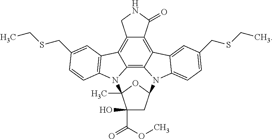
C12=C3C(=C4C5=C1N(C1=CC=C(CSCC)C=C21)C1CC(O)(C(OC)=O)C(C)(O1)N5C1=C4C=C(CSCC)C=C1)CNC3=O
